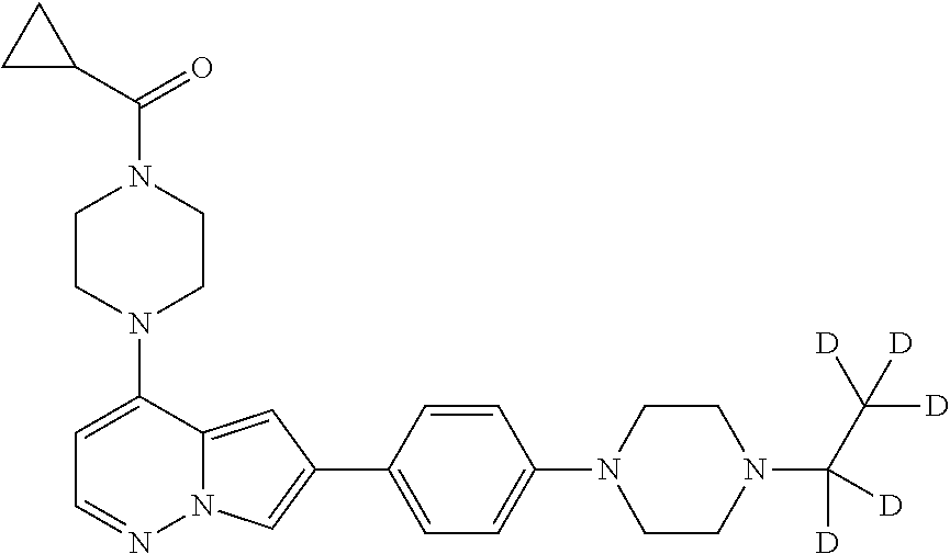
N1(C2=CC=NN3C2=CC(C2=CC=C(N4CCN(C(C([D])([D])[D])([D])[D])CC4)C=C2)=C3)CCN(C(C2CC2)=O)CC1
